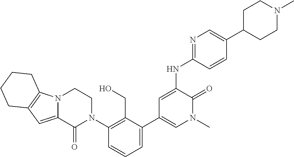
N(C1=CC(C2=CC=CC(N3CCN4C(=CC5=C4CCCC5)C3=O)=C2CO)=CN(C)C1=O)C1=NC=C(C2CCN(C)CC2)C=C1
